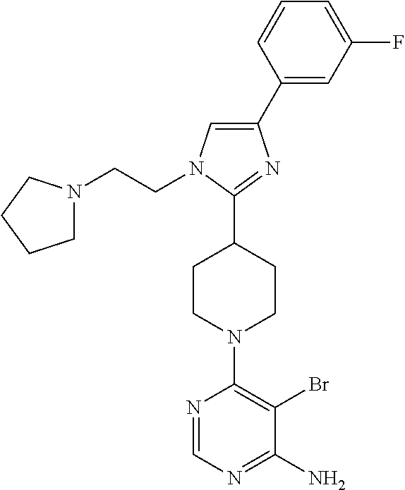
C1(C2=CC(F)=CC=C2)=CN(CCN2CCCC2)C(C2CCN(C3=C(Br)C(N)=NC=N3)CC2)=N1
